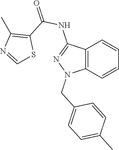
C12=C(C=CC=C1)N(CC1=CC=C(C)C=C1)N=C2NC(=O)C1=C(C)N=CS1
